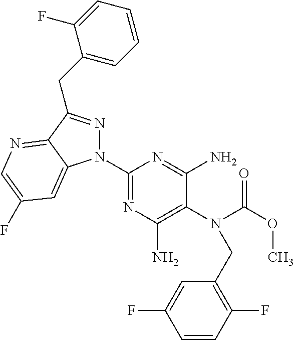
C1(N2N=C(CC3=CC=CC=C3F)C3=NC=C(F)C=C23)=NC(N)=C(N(C(OC)=O)CC2=C(F)C=CC(F)=C2)C(N)=N1
